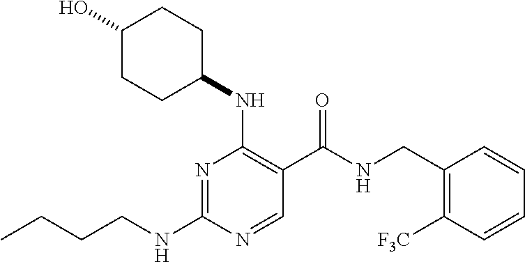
CCCCNC1=NC(NC2CCC(O)CC2)=C(C(NCC2=C([F3C])C=CC=C2)=O)C=N1
